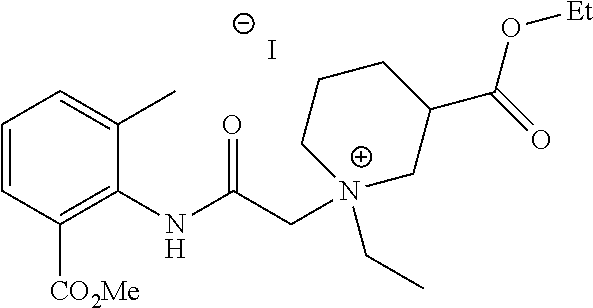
C1=CC([CO2Me])=C(NC(C[N+]2(CC)CC(C(=O)O[Et])CCC2)=O)C(C)=C1.[I-]
